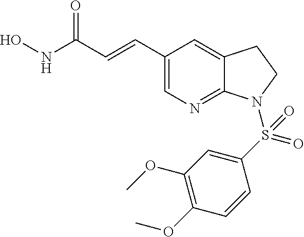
C1(C=CC(NO)=O)=CN=C2C(=C1)CCN2S(C1=CC(OC)=C(OC)C=C1)(=O)=O
